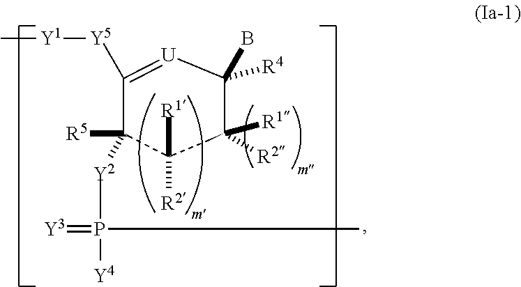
C1([Y5][Y1]C)=[U]C(B)([R4])C([R1])([R2])C([R1])([R2])C1([R5])[Y2]P(=[Y3])([Y4])C
